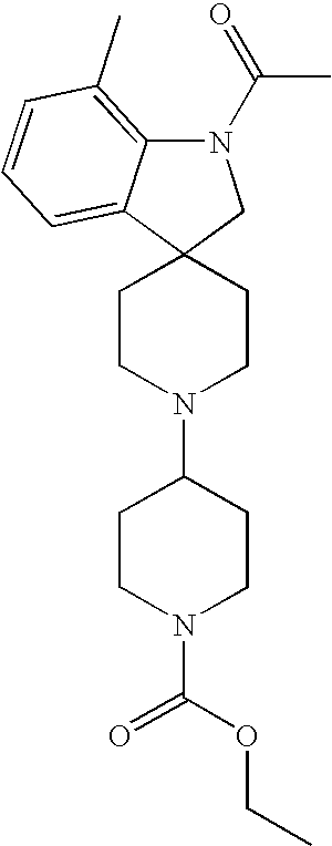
C1CN(C2CCN(C(OCC)=O)CC2)CCC12CN(C(C)=O)C1=C(C)C=CC=C21
